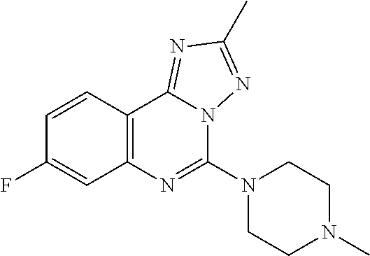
C1=CC2=C(C=C1F)N=C(N1CCN(C)CC1)N1C2=NC(C)=N1
